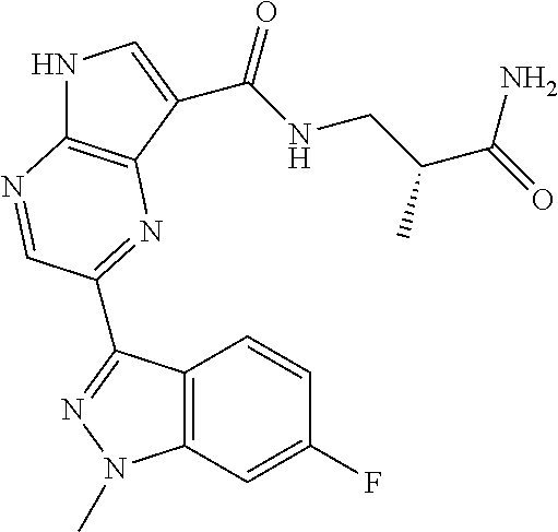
C(NCC(C(=O)N)C)(=O)C1=CNC2=C1N=C(C1=NN(C)C3=C1C=CC(F)=C3)C=N2
